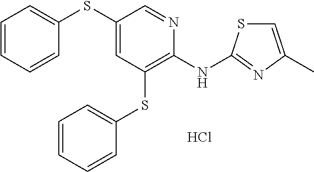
Cl.C1(SC2=CC(SC3=CC=CC=C3)=C(NC3=NC(C)=CS3)N=C2)=CC=CC=C1
